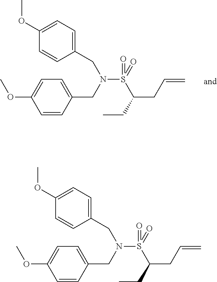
S(C(CC=C)CC)(=O)(=O)N(CC1=CC=C(OC)C=C1)CC1=CC=C(OC)C=C1.S(C(CC=C)CC)(=O)(=O)N(CC1=CC=C(OC)C=C1)CC1=CC=C(OC)C=C1
